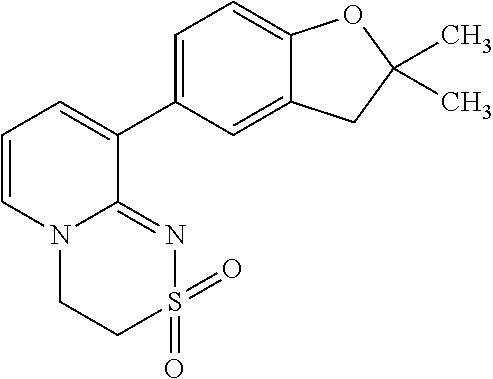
C1S(=O)(=O)N=C2N(C1)C=CC=C2C1=CC=C2C(=C1)CC(C)(C)O2
